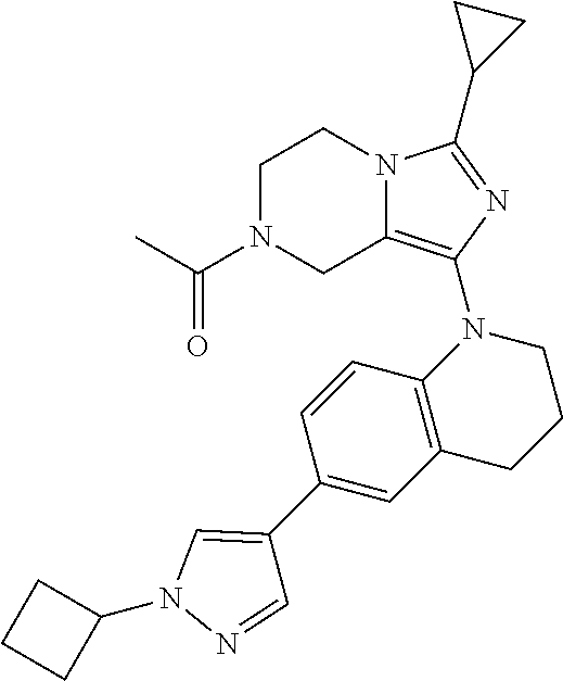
C1N(C(C)=O)CC2=C(N3C4=C(CCC3)C=C(C3=CN(C5CCC5)N=C3)C=C4)N=C(C3CC3)N2C1
